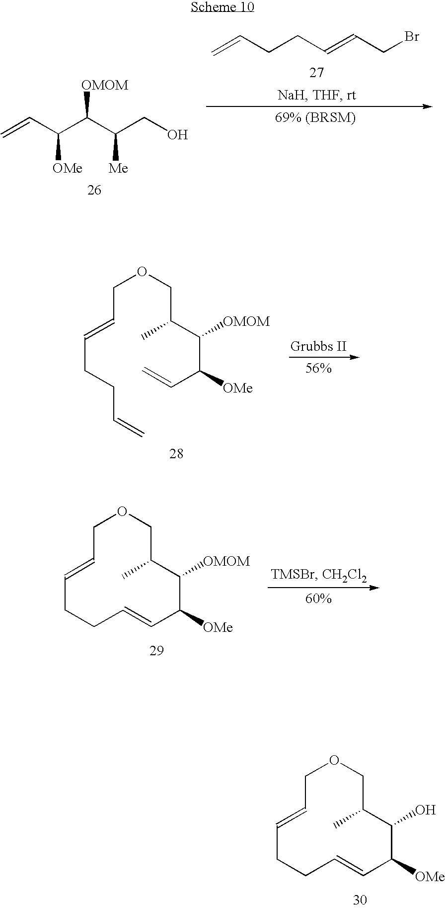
C1C=CCCC=CC([OMe])C(O)C(C)CO1.C=CC(C(C(CO)[Me])[OMOM])[OMe].C(CCC=CCBr)=C.C(C=CCCC=C)OCC(C)C(C(C=C)[OMe])[OMOM].C1C=CCCC=CC([OMe])C([OMOM])C(C)CO1
